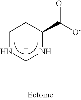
C1NC(C)NC(C([O-])=O)C1
